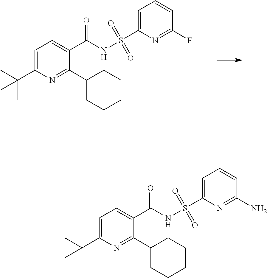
C1=C(C(C)(C)C)N=C(C2CCCCC2)C(C(NS(C2=CC=CC(F)=N2)(=O)=O)=O)=C1.C1=C(C(C)(C)C)N=C(C2CCCCC2)C(C(NS(C2=CC=CC(N)=N2)(=O)=O)=O)=C1
